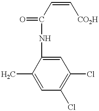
O=C(C=C[CO2H])NC1=CC(Cl)=C(Cl)C=C1C
